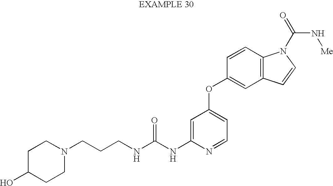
N(C(NC1=CC(OC2=CC3=C(C=C2)N(C(=O)N[Me])C=C3)=CC=N1)=O)CCCN1CCC(O)CC1
